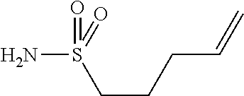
S(CCCC=C)(=O)(=O)N
